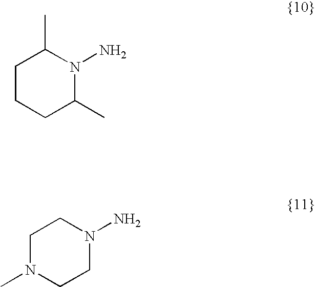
C1CCC(C)N(N)C1C.C1N(C)CCN(N)C1
